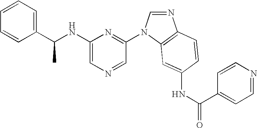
C1(NC(C2=CC=CC=C2)C)=CN=CC(N2C=NC3=C2C=C(NC(=O)C2=CC=NC=C2)C=C3)=N1
